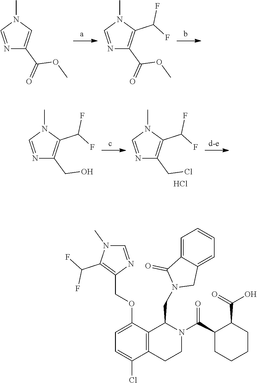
N1=CN(C)C=C1C(=O)OC.N1=CN(C)C(C(F)F)=C1C(OC)=O.N1=CN(C)C(C(F)F)=C1CO.N1=CN(C)C(C(F)F)=C1CCl.Cl.C1=C(OCC2=C(C(F)F)N(C)C=N2)C2=C(CCN(C(C3CCCCC3C(O)=O)=O)C2CN2C(=O)C3=CC=CC=C3C2)C(Cl)=C1
